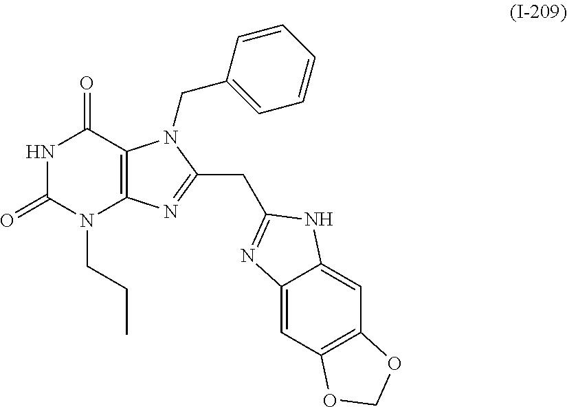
N1C(=O)N(CCC)C2=C(C1=O)N(CC1=CC=CC=C1)C(CC1=NC3=CC4=C(C=C3N1)OCO4)=N2
